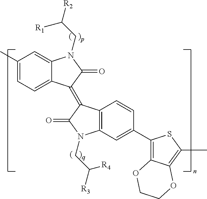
C1(C)=CC=C2C(=C1)N(CC([R2])[R1])C(=O)C2=C1C2=C(C=C(C3=C4C(=C(C)S3)OCCO4)C=C2)N(CC([R3])[R4])C1=O
